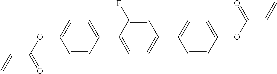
C1(C2=CC=C(C3=CC=C(OC(C=C)=O)C=C3)C=C2F)=CC=C(OC(C=C)=O)C=C1
